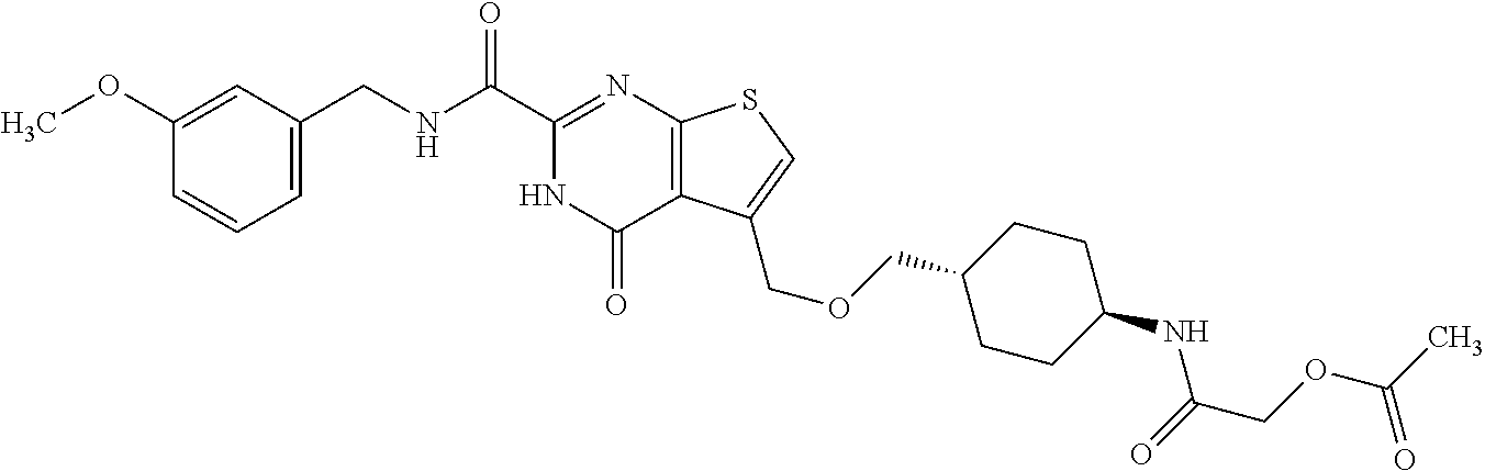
C1=C(CNC(C2=NC3=C(C(=O)N2)C(COCC2CCC(NC(=O)COC(C)=O)CC2)=CS3)=O)C=C(OC)C=C1
